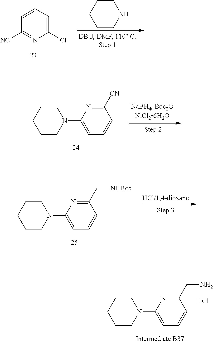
C1CCCCN1.C1=CC=C(Cl)N=C1[NC].C1([CN])=NC(N2CCCCC2)=CC=C1.C1(C[NHBoc])=NC(N2CCCCC2)=CC=C1.C1(CN)=NC(N2CCCCC2)=CC=C1.Cl
